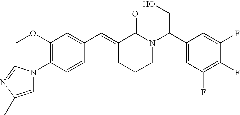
C1=CC(N2C=C(C)N=C2)=C(OC)C=C1C=C1CCCN(C(C2=CC(F)=C(F)C(F)=C2)CO)C1=O
